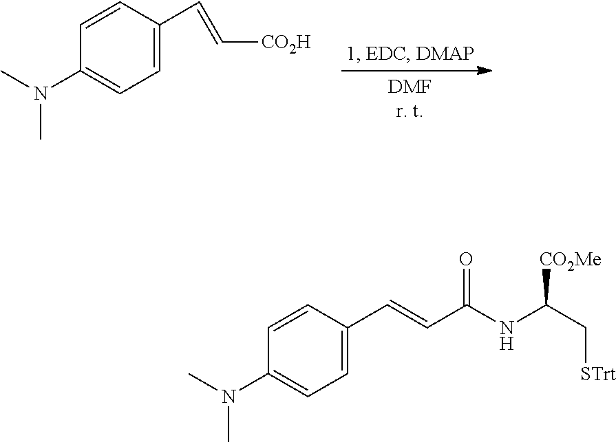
C1=C(C=C[CO2H])C=CC(N(C)C)=C1.C1=C(C=CC(NC(C[STrt])[CO2Me])=O)C=CC(N(C)C)=C1
